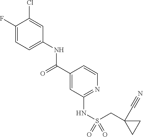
C1(F)=CC=C(NC(C2=CC(NS(=O)(=O)CC3(C#N)CC3)=NC=C2)=O)C=C1Cl
